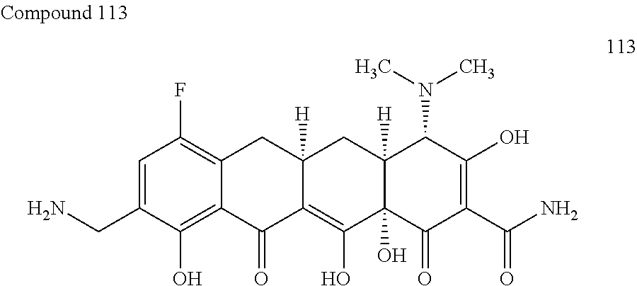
C1=C(CN)C(O)=C2C(=C1F)CC1([H])C(=C(O)C3(O)C([H])(C1)C(N(C)C)C(O)=C(C(N)=O)C3=O)C2=O
